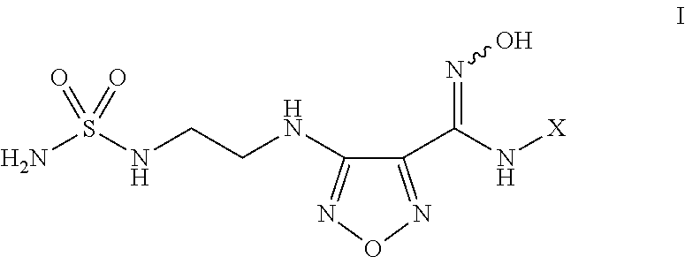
C1(C(N[X])=NO)=NON=C1NCCNS(N)(=O)=O
